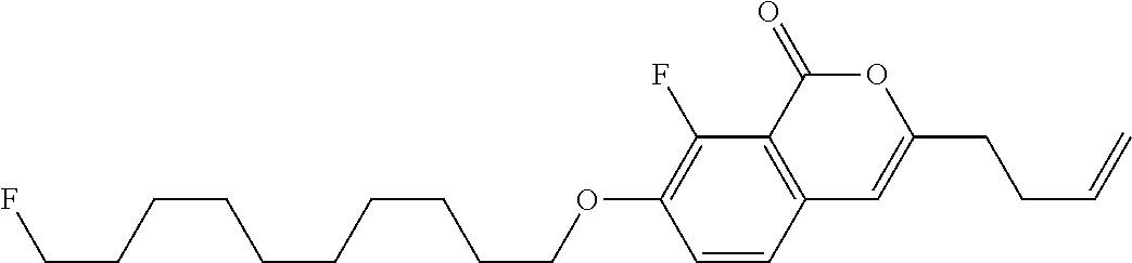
C1=CC2=C(C(F)=C1OCCCCCCCCCCF)C(=O)OC(CCC=C)=C2
